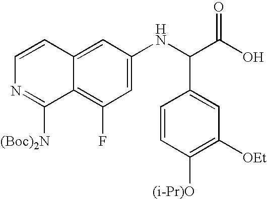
C1=C(NC(C(O)=O)C2=CC([OEt])=C([(i-Pr)O])C=C2)C=C2C(=C1F)C([(Boc)2N])=NC=C2
